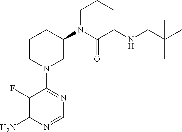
C1(F)=C(N)N=CN=C1N1CC(N2C(=O)C(NCC(C)(C)C)CCC2)CCC1
